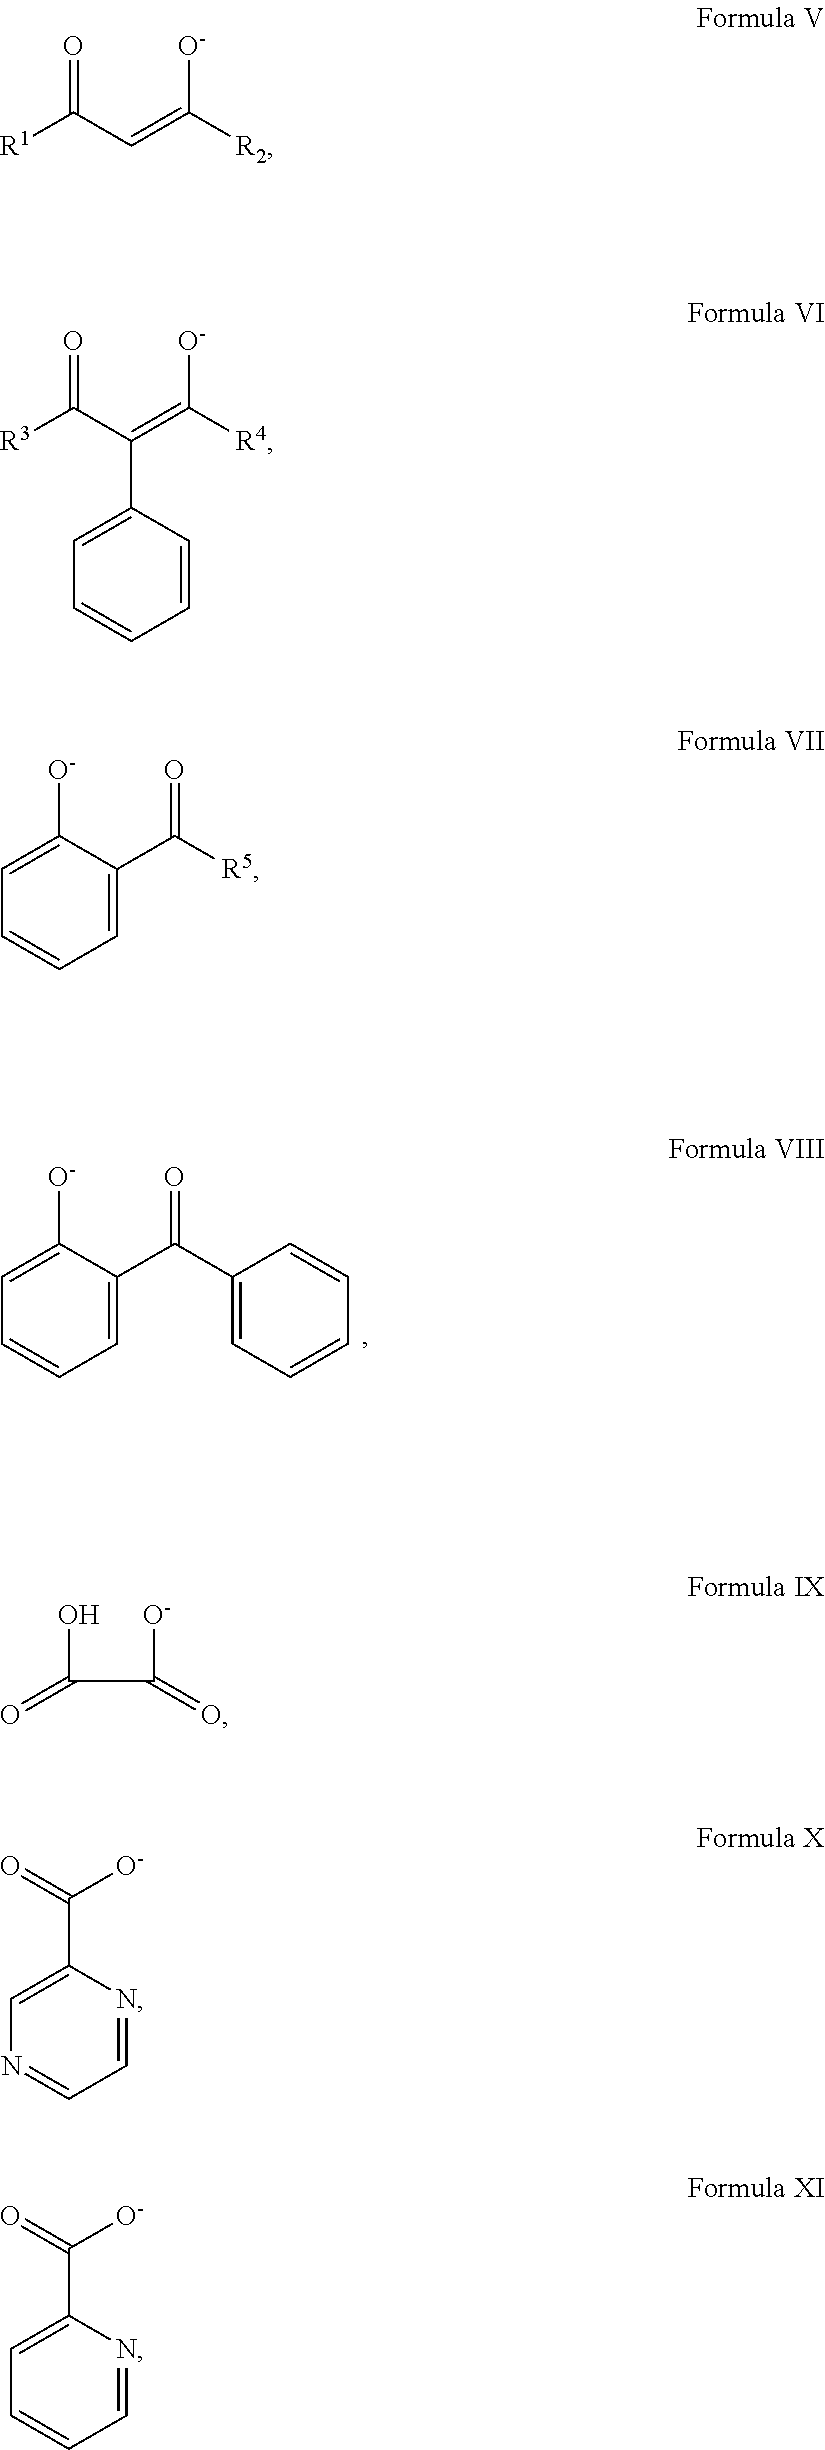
C1=C([O-])C(C(C2=CC=CC=C2)=O)=CC=C1.C1=C(C(=O)[O-])N=CC=N1.C1=C(C(=O)[O-])N=CC=C1.[R1]C(C=C([R2])[O-])=O.C1=C(C(C([R3])=O)=C([R4])[O-])C=CC=C1.C1=C([O-])C(C([R5])=O)=CC=C1.OC(C([O-])=O)=O
